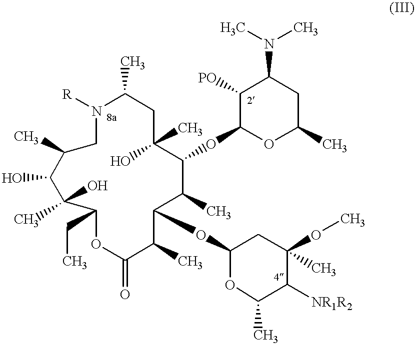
N1([R])CC(C)C(O)C(O)(C)C(CC)OC(=O)C(C)C(OC2OC(C)C([NR1R2])C(OC)(C)C2)C(C)C(OC2OC(C)CC(N(C)C)C2[PO])C(C)(O)CC1C
